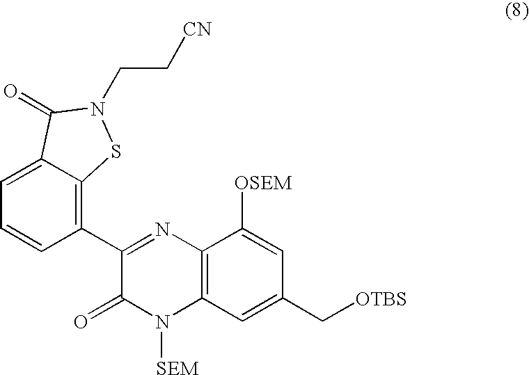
C1=C2C(=C(C3=NC4=C(N([SEM])C3=O)C=C(C[OTBS])C=C4[OSEM])C=C1)SN(CC[CN])C2=O
